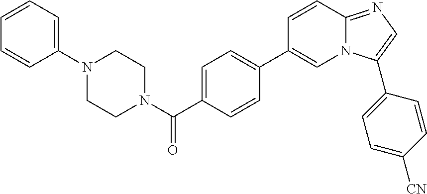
N1(C(C2=CC=C(C3=CN4C(=NC=C4C4=CC=C([CN])C=C4)C=C3)C=C2)=O)CCN(C2=CC=CC=C2)CC1
